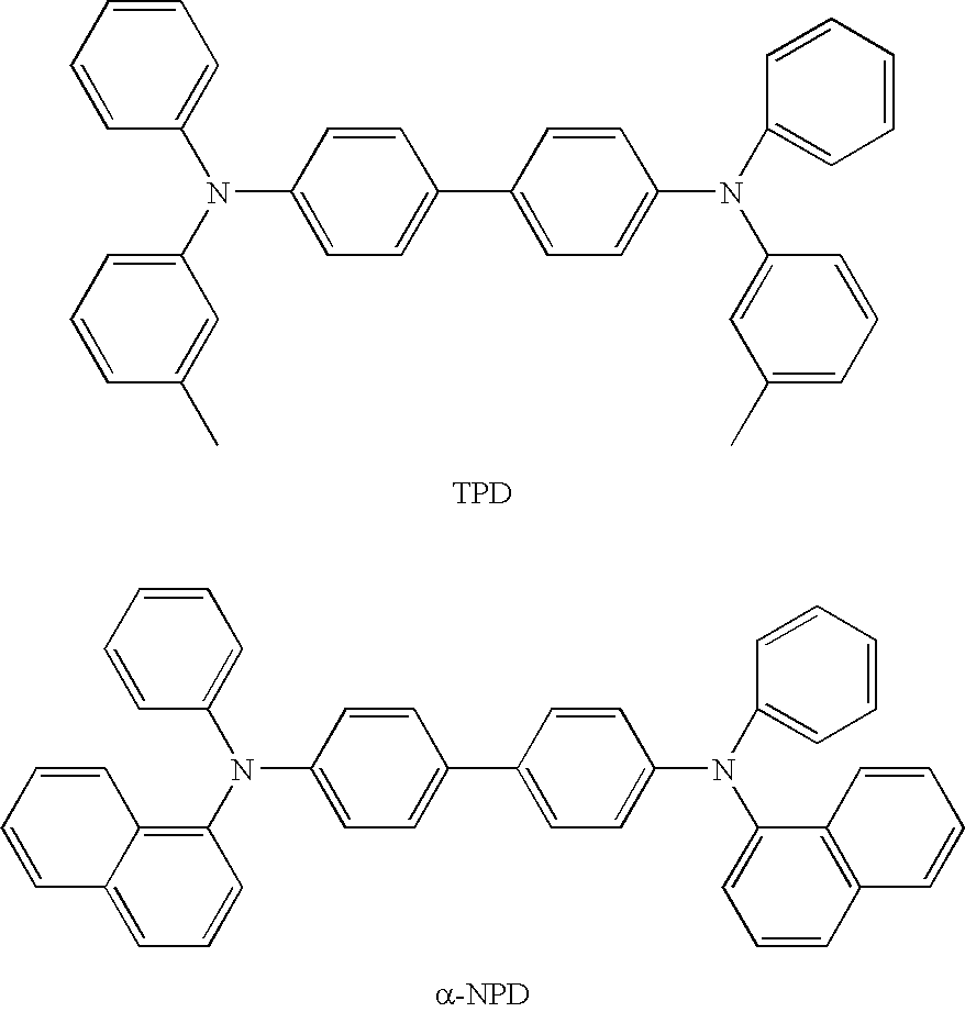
C1=C(N(C2=CC=CC(C)=C2)C2=CC=CC=C2)C=CC(C2=CC=C(N(C3=CC=CC=C3)C3=CC(C)=CC=C3)C=C2)=C1.[TPD].C1=C(N(C2=C3C(=CC=C2)C=CC=C3)C2=CC=CC=C2)C=CC(C2=CC=C(N(C3=CC=CC=C3)C3=CC=CC4=C3C=CC=C4)C=C2)=C1.[a-NPD]
